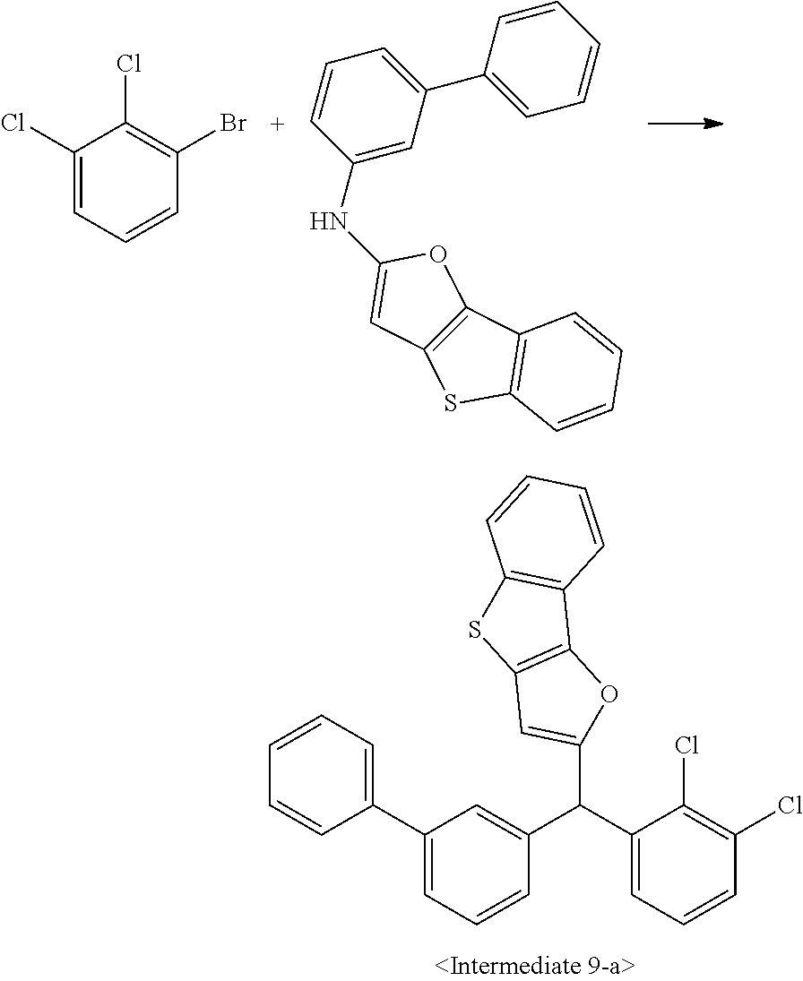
C1(C(C2=CC(C3=CC=CC=C3)=CC=C2)C2=CC3=C(O2)C2=C(S3)C=CC=C2)=CC=CC(Cl)=C1Cl.C1(Cl)=CC=CC(Br)=C1Cl.C1(NC2=CC3=C(O2)C2=C(S3)C=CC=C2)=CC(C2=CC=CC=C2)=CC=C1
